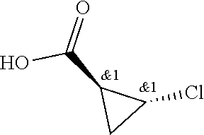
ClC1C(C(O)=O)C1
